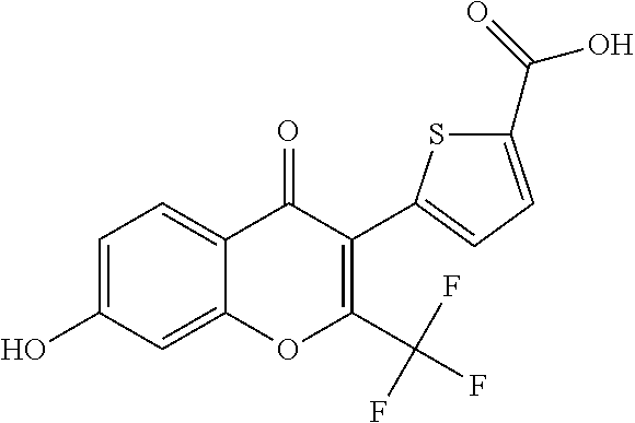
C1=C(O)C=C2C(=C1)C(=O)C(C1=CC=C(C(=O)O)S1)=C(C(F)(F)F)O2
